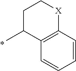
C12=C(C=CC=C1)[X]CCC2C
